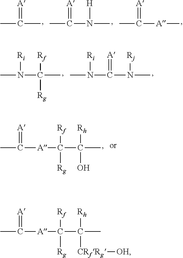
CC(=[A])C.CC(=[A])N(C)[H].CC(=[A])[A]C.CC(=[A])[A]C(C(C)([Rh])[CRfRg][OH])([Rf])[Rg].CN([Ri])C(C)([Rf])[Rg].N(C(=[A])N(C)[Rj])([Ri])C.CC(=[A])[A]C(C(C)([Rh])O)([Rf])[Rg]
